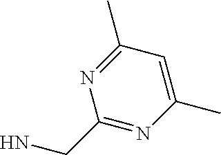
C1(CN)=NC(C)=CC(C)=N1
